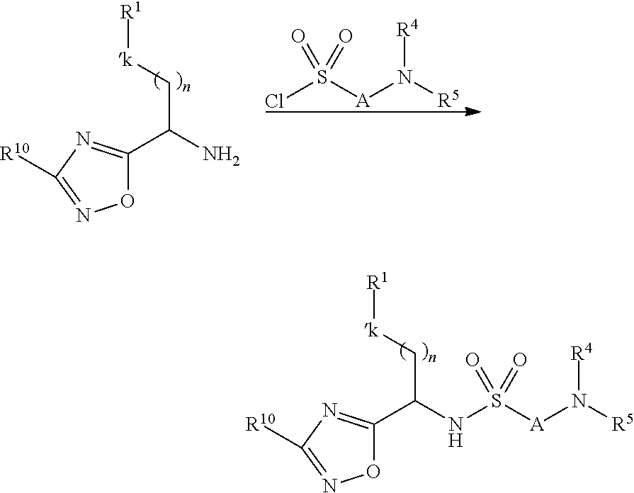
C1(C(N)C[k][R1])=NC([R10])=NO1.ClS([A]N([R5])[R4])(=O)=O.C1(C(C[k][R1])NS([A]N([R5])[R4])(=O)=O)=NC([R10])=NO1
